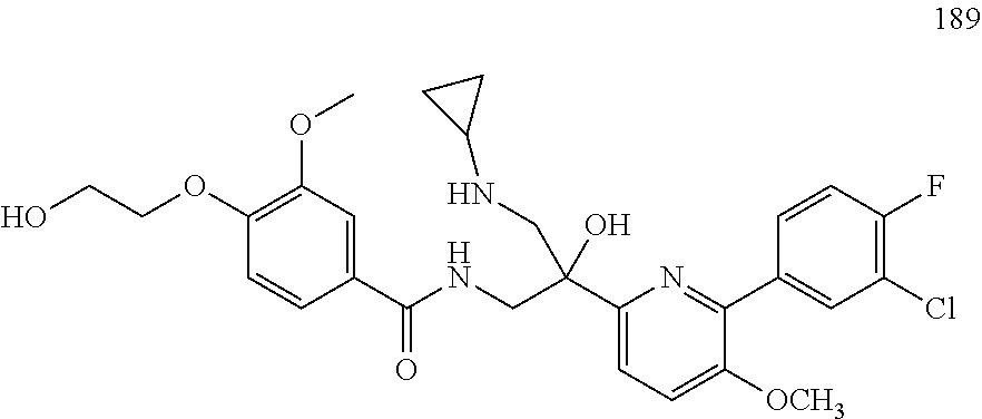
C1(OC)=C(OCCO)C=CC(C(NCC(C2=CC=C([OCH3])C(C3=CC(Cl)=C(F)C=C3)=N2)(O)CNC2CC2)=O)=C1
